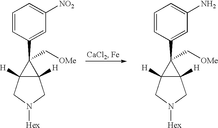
C1=CC(C2(C[OMe])C3([H])C2([H])CN([Hex])C3)=CC([NO2])=C1.C1=CC(C2(C[OMe])C3([H])C2([H])CN([Hex])C3)=CC(N)=C1
